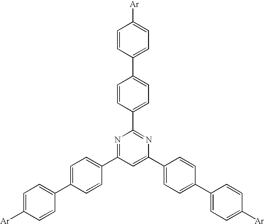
N1=C(C2=CC=C(C3=CC=C([Ar])C=C3)C=C2)C=C(C2=CC=C(C3=CC=C([Ar])C=C3)C=C2)N=C1C1=CC=C(C2=CC=C([Ar])C=C2)C=C1
